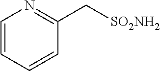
C1=CC=CC(C[SO2NH2])=N1
